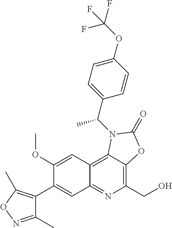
C1(C2=CC3=NC(CO)=C4C(=C3C=C2OC)N(C(C2=CC=C(OC(F)(F)F)C=C2)C)C(=O)O4)=C(C)ON=C1C
